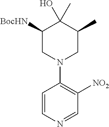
C1([BocHN])CN(C2=C([NO2])C=NC=C2)CC(C)C1(O)C
